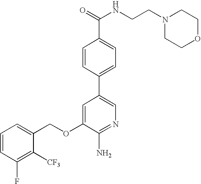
C1=CC(F)=C([CF3])C(COC2=CC(C3=CC=C(C(=O)NCCN4CCOCC4)C=C3)=CN=C2N)=C1
